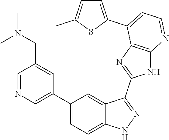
C1=NC=C(C2=CC=C3C(=C2)C(C2=NC4=C(N2)N=CC=C4C2=CC=C(C)S2)=NN3)C=C1CN(C)C
